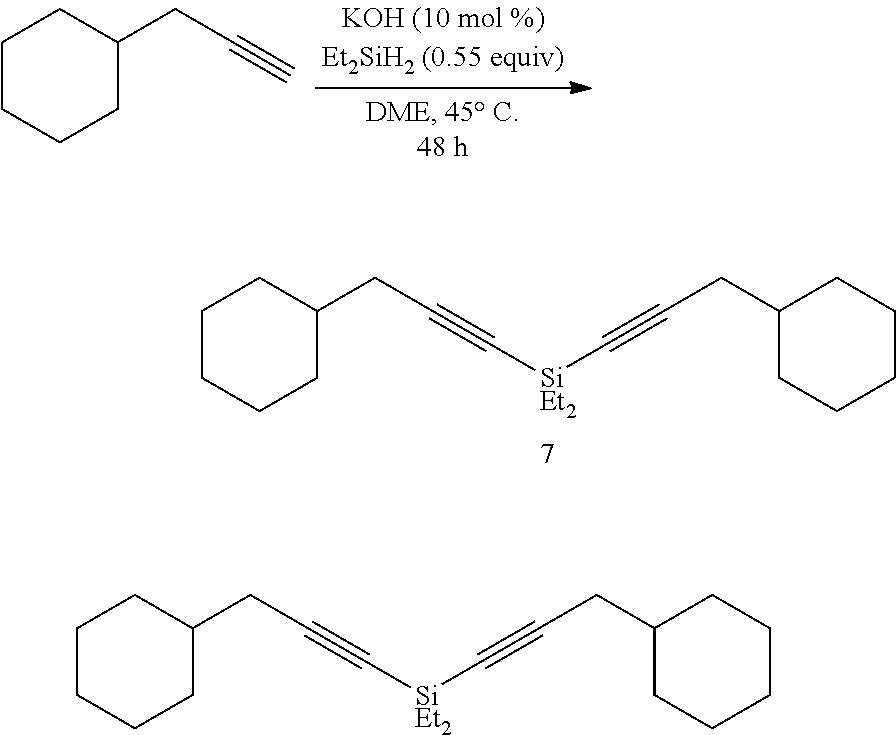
C1(CC#C)CCCCC1.C1(CC#C[SiEt2]C#CCC2CCCCC2)CCCCC1.C1(CC#C[SiEt2]C#CCC2CCCCC2)CCCCC1
